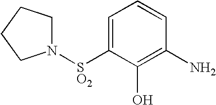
C1=C([SO2]N2CCCC2)C(O)=C(N)C=C1
